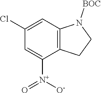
N1([BOC])C2=C(C([N+](=O)[O-])=CC(Cl)=C2)CC1
